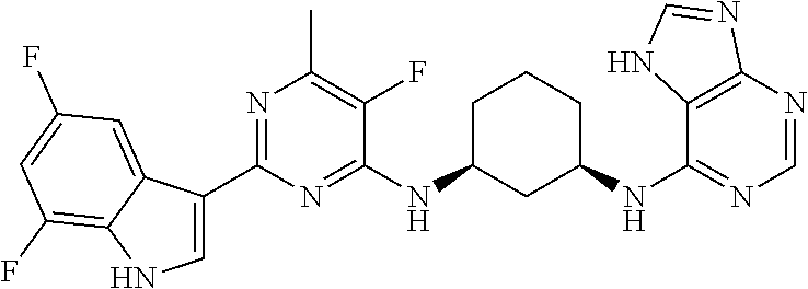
C1(C2=NC(C)=C(F)C(NC3CC(NC4=NC=NC5=C4NC=N5)CCC3)=N2)=CNC2=C(F)C=C(F)C=C12
